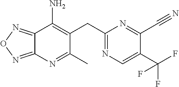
C12=NON=C1N=C(C)C(CC1=NC=C(C(F)(F)F)C(C#N)=N1)=C2N
